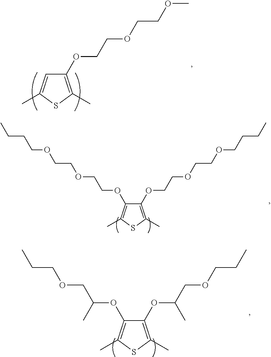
C1(OCCOCCOC)=C(C)SC(C)=C1.C1(OCCOCCOCCCC)=C(C)SC(C)=C1OCCOCCOCCCC.C1(OC(COCCC)C)=C(C)SC(C)=C1OC(COCCC)C
